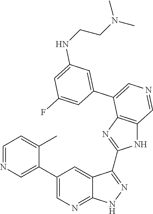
C1=C(C2=CN=CC3=C2N=C(C2=NNC4=NC=C(C5=CN=CC=C5C)C=C42)N3)C=C(F)C=C1NCCN(C)C
